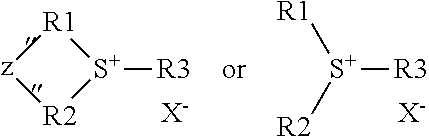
[R2][S+]([R1])[R3].[X-].[z]1[R2][S+]([R3])[R1]1.[X-]
